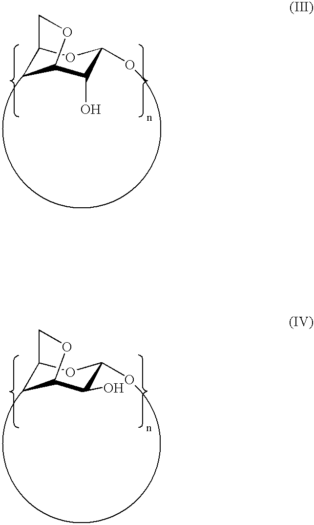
C1(O)C(O)OC2CC1OC2.C1(O)C(O)OC2CC1OC2
